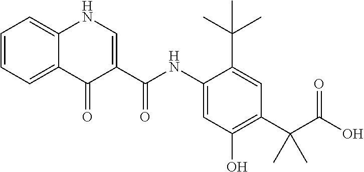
C1=C(C(NC2=CC(O)=C(C(C(O)=O)(C)C)C=C2C(C)(C)C)=O)C(=O)C2=CC=CC=C2N1
